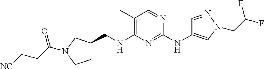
C1C(CNC2=C(C)C=NC(NC3=CN(CC(F)F)N=C3)=N2)CN(C(CC[NC])=O)C1
